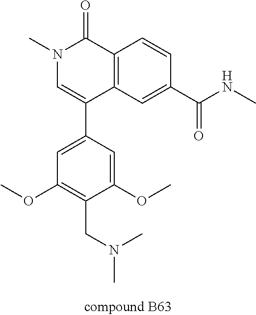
C12=C(C=C(C(NC)=O)C=C1)C(C1=CC(OC)=C(CN(C)C)C(OC)=C1)=CN(C)C2=O
